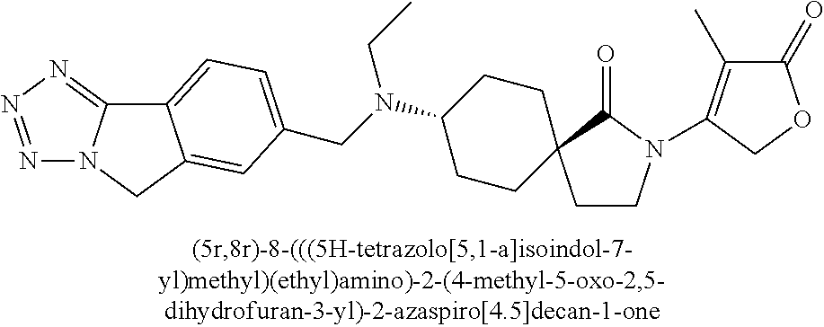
C1CN(C2=C(C)C(=O)OC2)C(=O)C12CCC(N(CC1=CC=C3C4=NN=NN4CC3=C1)CC)CC2
